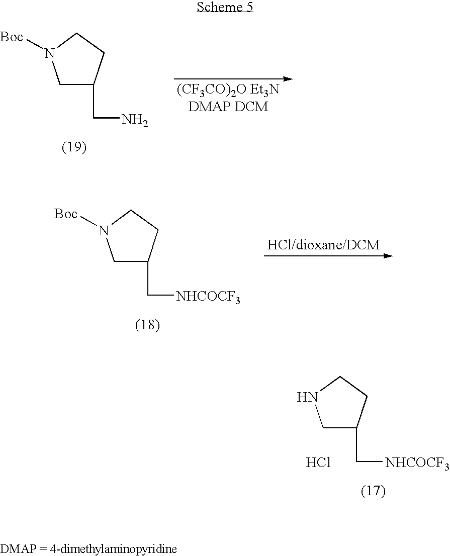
C1C(CN)CCN1[Boc].C1C(C[NHCOCF3])CCN1.Cl.C1C(C[NHCOCF3])CCN1[Boc]
